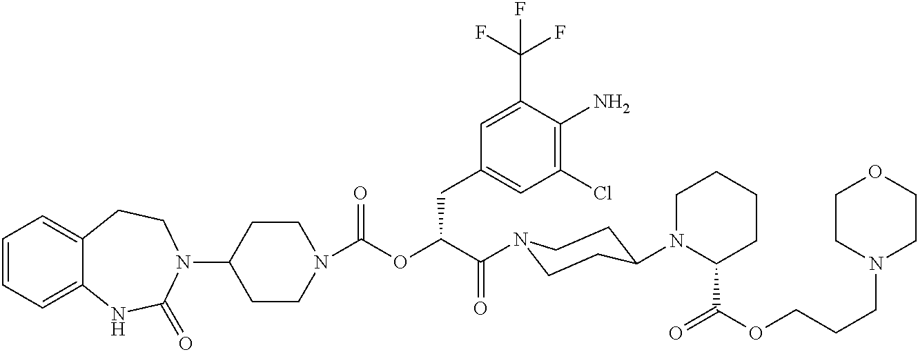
C1=CC=C2C(=C1)CCN(C1CCN(C(OC(C(=O)N3CCC(N4C(C(OCCCN5CCOCC5)=O)CCCC4)CC3)CC3=CC(Cl)=C(N)C(C(F)(F)F)=C3)=O)CC1)C(=O)N2
